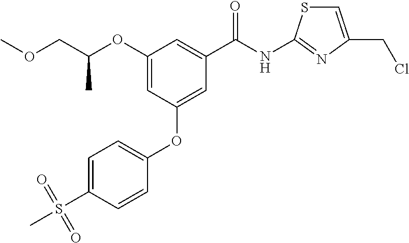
C1(OC(COC)C)=CC(OC2=CC=C(S(=O)(C)=O)C=C2)=CC(C(NC2=NC(CCl)=CS2)=O)=C1
